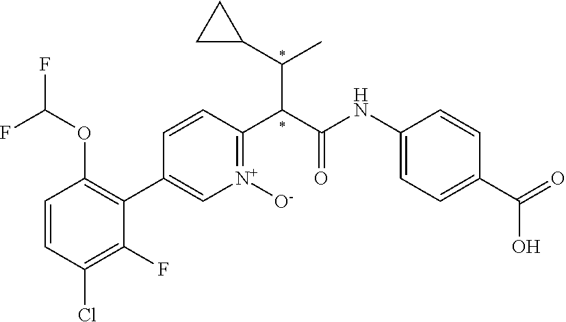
C1=CC(Cl)=C(F)C(C2=C[N+]([O-])=C(C(C(C)C3CC3)C(=O)NC3=CC=C(C(O)=O)C=C3)C=C2)=C1OC(F)F
